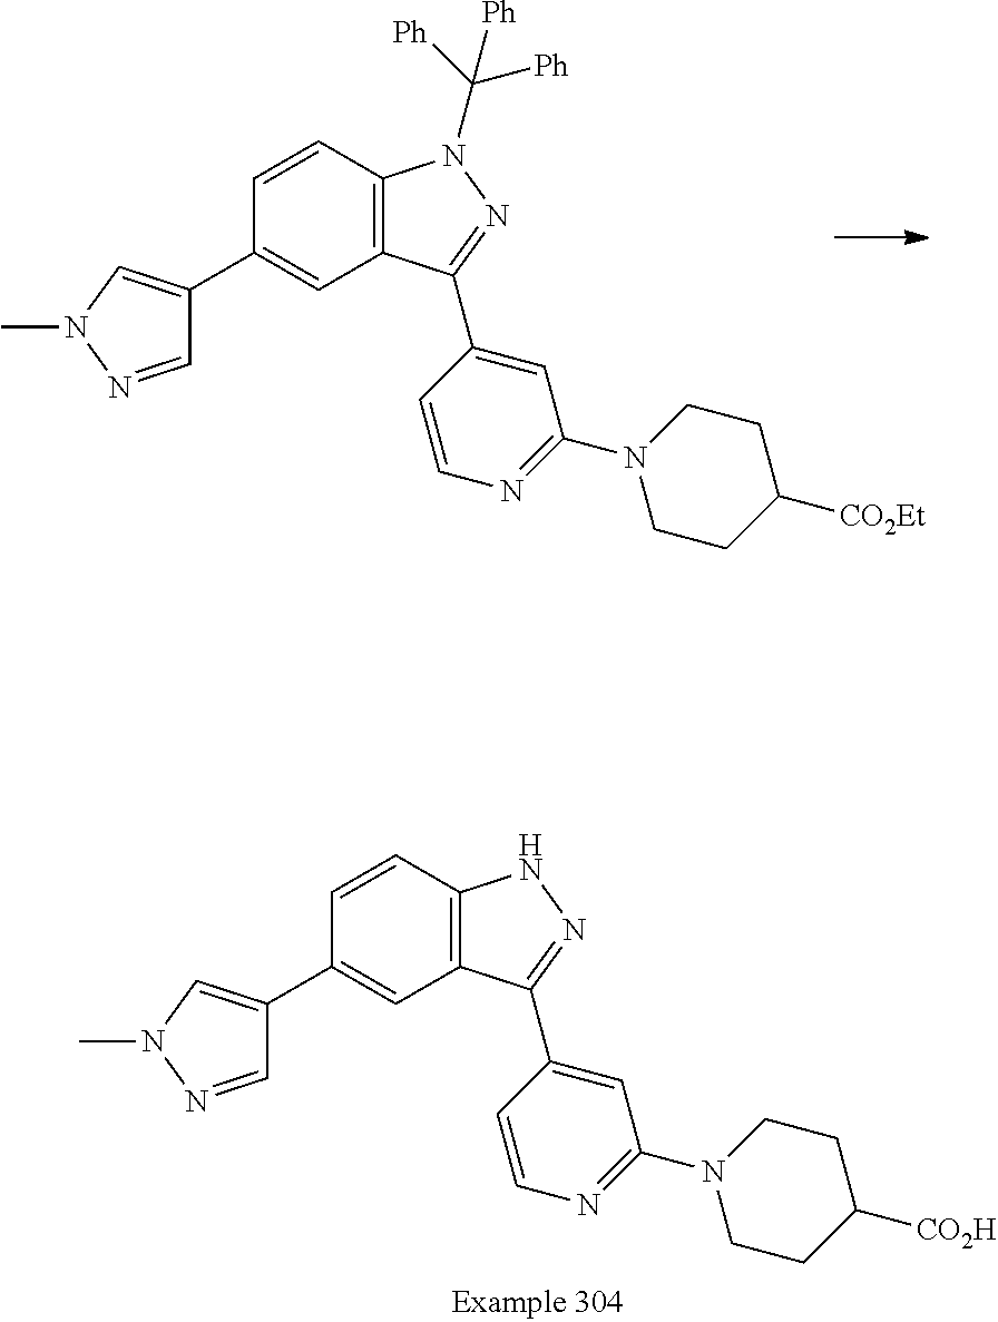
C1=CC2=C(C=C1C1=CN(C)N=C1)C(C1=CC(N3CCC([CO2Et])CC3)=NC=C1)=NN2C([Ph])([Ph])[Ph].C1=CC2=C(C=C1C1=CN(C)N=C1)C(C1=CC(N3CCC([CO2H])CC3)=NC=C1)=NN2
